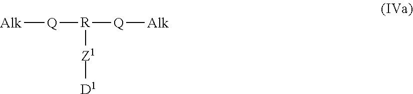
[Alk][Q][R]([Q][Alk])[Z1][D1]
